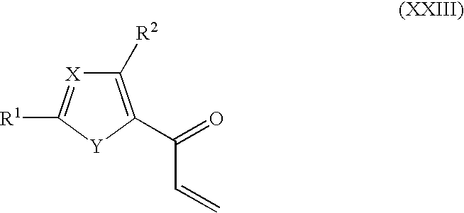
C1([R2])=C(C(=O)C=C)[Y]C([R1])=[X]1
